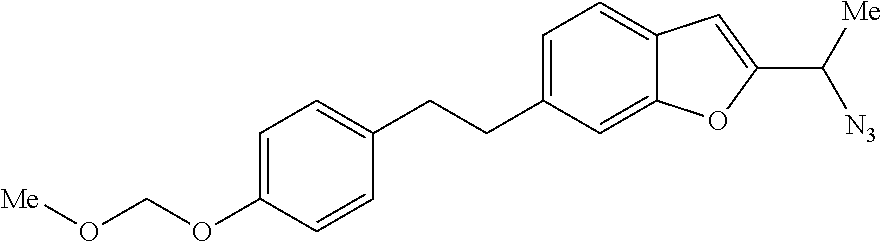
C1=C(CCC2=CC=C(OCO[Me])C=C2)C=C2C(=C1)C=C(C([Me])[N3])O2
